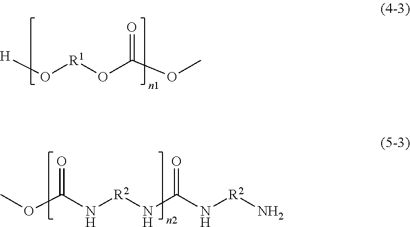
[H]O[R1]OC(OC)=O.C(N[R2]NC(N[R2]N)=O)(=O)OC
